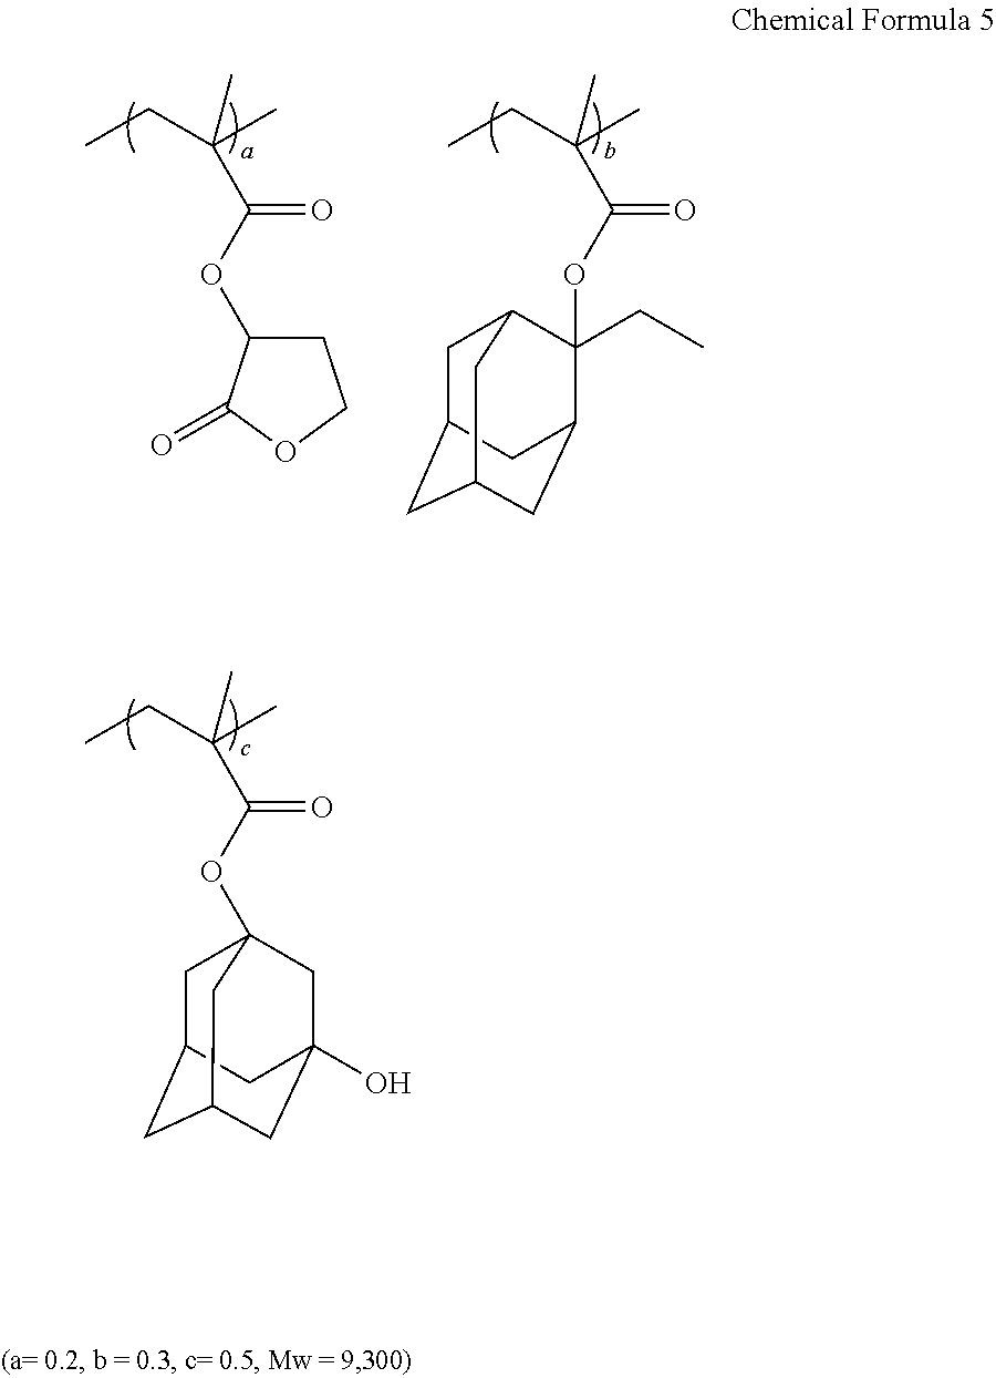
CCC(C)(C)C(OC1CCOC1=O)=O.CCC(C)(C)C(OC1(CC)C2CC3CC(CC1C3)C2)=O.CCC(C)(C)C(OC12CC3CC(CC(O)(C1)C3)C2)=O
